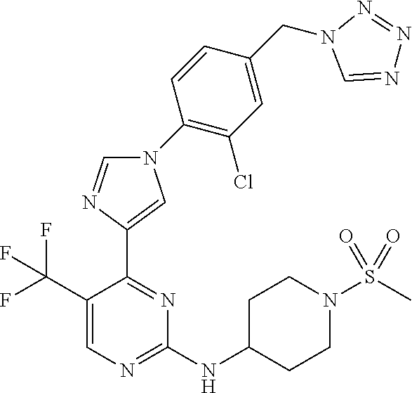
C1=NC(C2=NC(NC3CCN(S(C)(=O)=O)CC3)=NC=C2C(F)(F)F)=CN1C1=C(Cl)C=C(CN2C=NN=N2)C=C1
